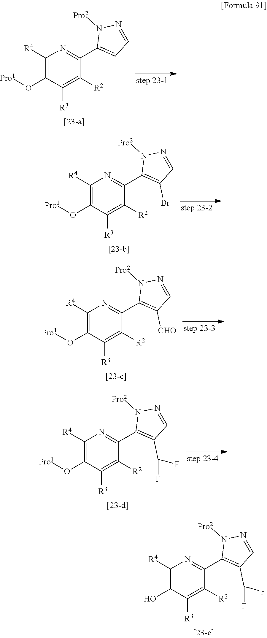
C1([R4])=C(O[Pro1])C([R3])=C([R2])C(C2=CC=NN2[Pro2])=N1.C1([R4])=C(O[Pro1])C([R3])=C([R2])C(C2=C(Br)C=NN2[Pro2])=N1.C1([R4])=C(O[Pro1])C([R3])=C([R2])C(C2=C([CHO])C=NN2[Pro2])=N1.C1([R4])=C(O[Pro1])C([R3])=C([R2])C(C2=C(C(F)F)C=NN2[Pro2])=N1.C1([R4])=C(O)C([R3])=C([R2])C(C2=C(C(F)F)C=NN2[Pro2])=N1
